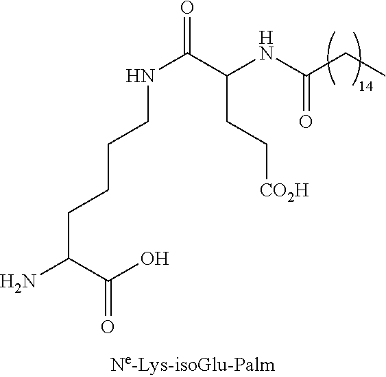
NC(C(O)=O)CCCCNC(=O)C(NC(CC)=O)CC[CO2H]
